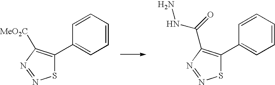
S1C(C2=CC=CC=C2)=C([MeO2C])N=N1.S1C(C2=CC=CC=C2)=C(C(NN)=O)N=N1
